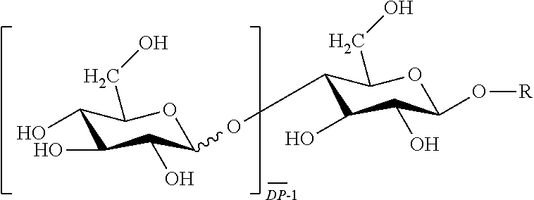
C1(O)C(CO)OC(OC2C(CO)OC(O[R])C(O)C2O)C(O)C1O
